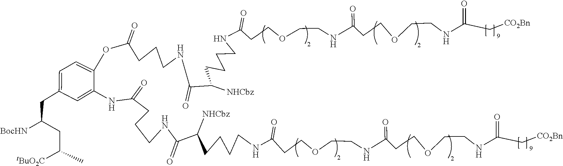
C(C(NCCOCCCC(NCCOCCCC(NCCCCC(C(NCCCC(NC1=CC(CC(CC(C)[tBuO2C])[BocHN])=CC=C1OC(CCCNC(C(CCCCNC(CCCOCCNC(CCCOCCNC(C[CO2Bn])=O)=O)=O)[NHCbz])=O)=O)=O)=O)[NHCbz])=O)=O)=O)[CO2Bn]
